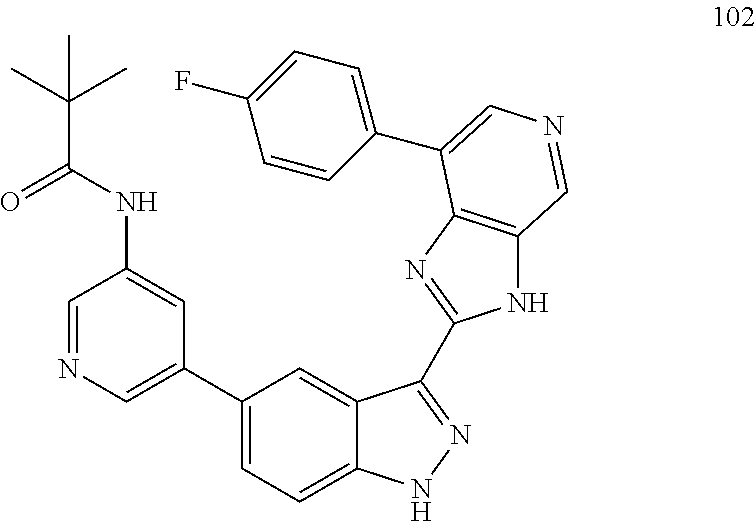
C1=NC=C(C2=CC=C3C(=C2)C(C2=NC4=C(N2)C=NC=C4C2=CC=C(F)C=C2)=NN3)C=C1NC(C(C)(C)C)=O
